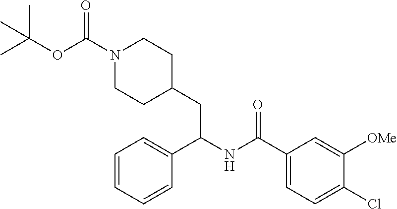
C1=C(C(NC(C2=CC=CC=C2)CC2CCN(C(=O)OC(C)(C)C)CC2)=O)C=C([OMe])C(Cl)=C1
